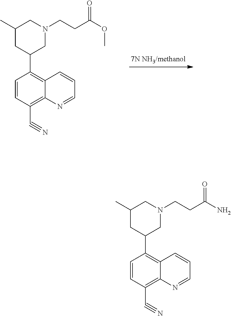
C1=CC(C2CN(CCC(=O)N)CC(C)C2)=C2C(=C1C#N)N=CC=C2.C1=CC(C2CN(CCC(=O)OC)CC(C)C2)=C2C(=C1C#N)N=CC=C2
